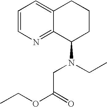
C1=CN=C2C(=C1)CCCC2N(CC(=O)OCC)CC
